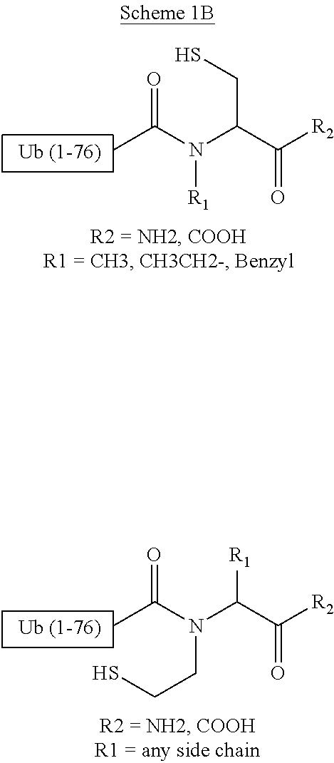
O=C(N(C(CS)C([R2])=O)[R1])C.O=C(N(C([R1])C([R2])=O)CCS)C
